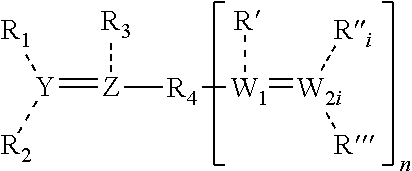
[Y](=[Z]([R4][W1](=[W2i]([Ri])[R])[R])[R3])([R1])[R2]
